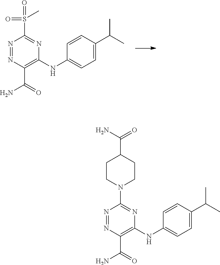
N1=NC(C(N)=O)=C(NC2=CC=C(C(C)C)C=C2)N=C1S(C)(=O)=O.N1=NC(C(N)=O)=C(NC2=CC=C(C(C)C)C=C2)N=C1N1CCC(C(N)=O)CC1
